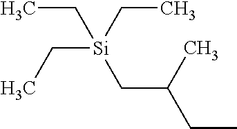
C([Si](CC)(CC)CC)C(CC)C
